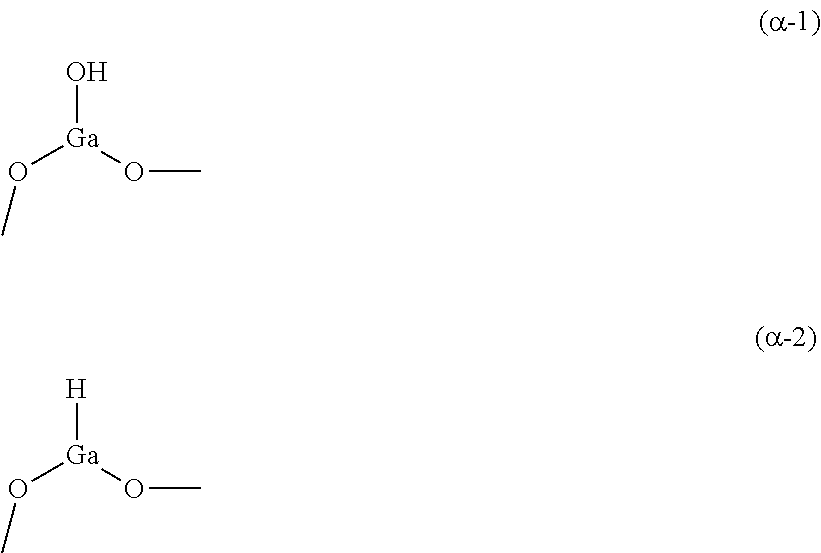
O[Ga](OC)OC.[H][Ga](OC)OC
